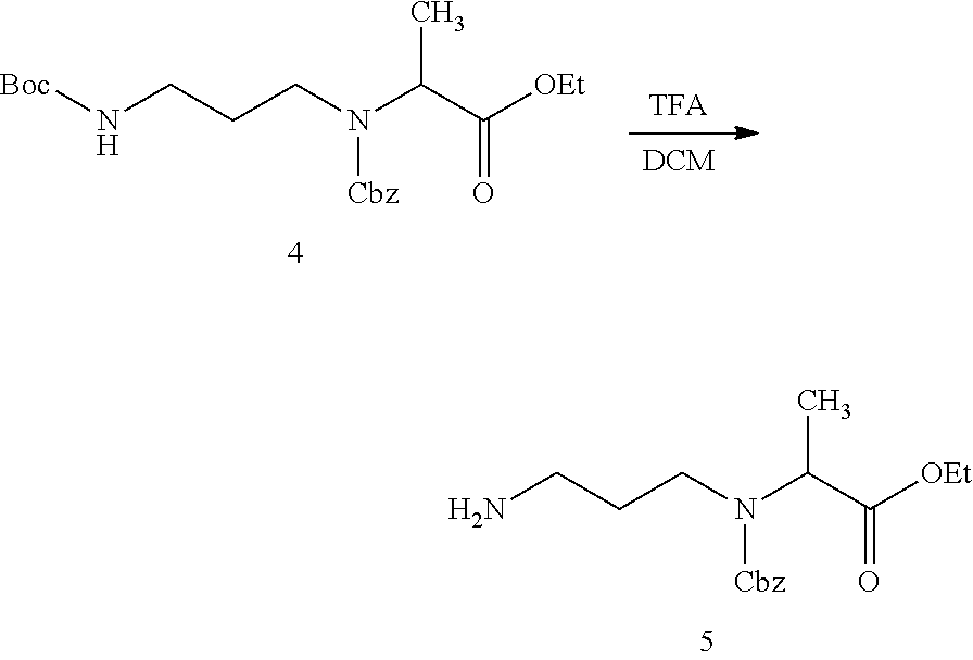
[Boc]NCCCN(C(C([OEt])=O)C)[Cbz].NCCCN(C(C([OEt])=O)C)[Cbz]
